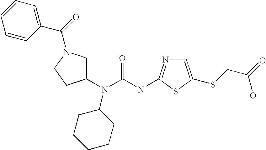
C1CCCCC1N(C1CCN(C(=O)C2=CC=CC=C2)C1)C(NC1=NC=C(SCC(=O)O)S1)=O
